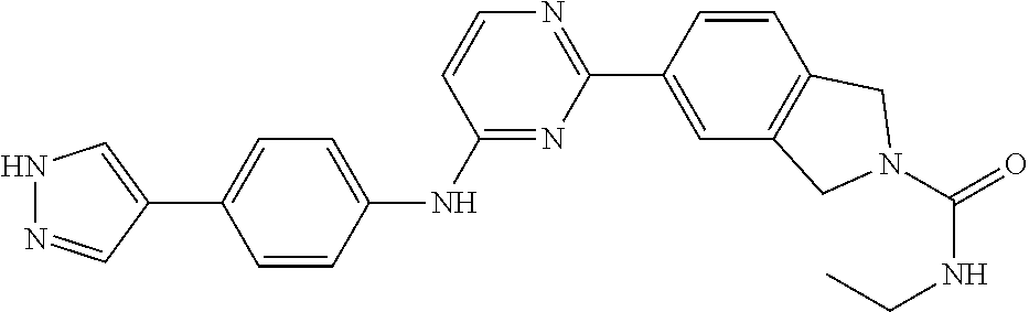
C1=CC(NC2=NC(C3=CC4=C(C=C3)CN(C(=O)NCC)C4)=NC=C2)=CC=C1C1=CNN=C1
